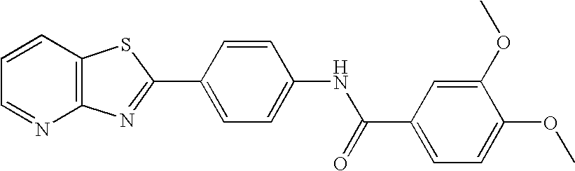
C12=C(C=CC=N1)SC(C1=CC=C(NC(C3=CC=C(OC)C(OC)=C3)=O)C=C1)=N2
